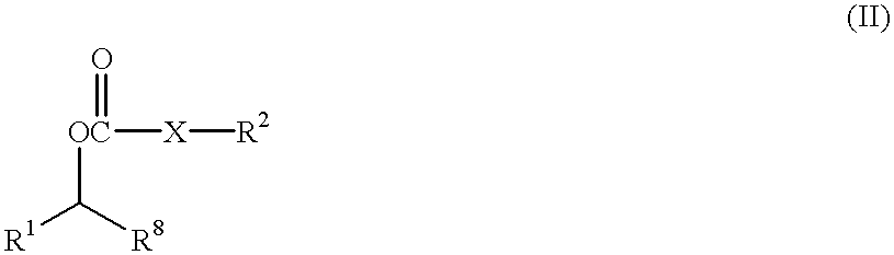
[R1]C([R8])[OC]([X][R2])=O
